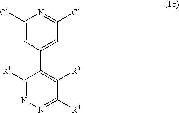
C1(C2=CC(Cl)=NC(Cl)=C2)=C([R3])C([R4])=NN=C1[R1]
